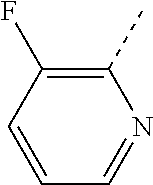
C1(C)=C(F)C=CC=N1
